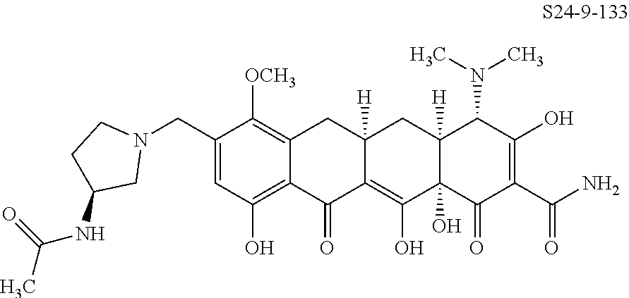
C1(CN2CCC(NC(C)=O)C2)=CC(O)=C2C(=C1[OCH3])CC1([H])C(=C(O)C3(O)C([H])(C1)C(N(C)C)C(O)=C(C(N)=O)C3=O)C2=O
